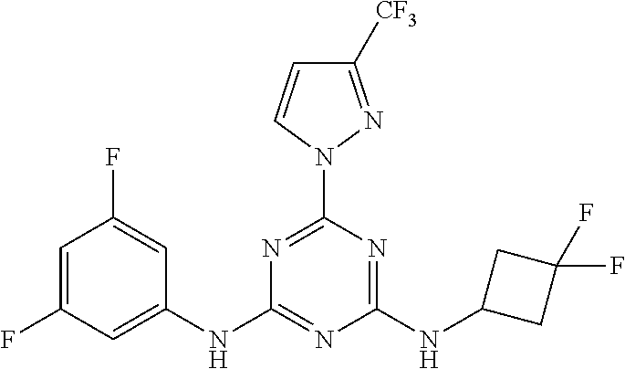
N1=C(N2C=CC([CF3])=N2)N=C(NC2CC(F)(F)C2)N=C1NC1=CC(F)=CC(F)=C1
